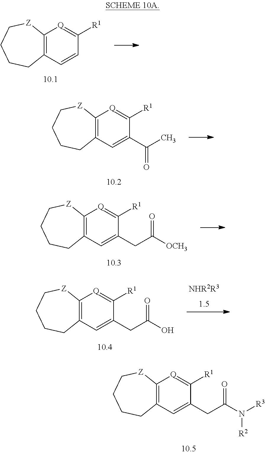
C12=C(C=CC([R1])=[Q]1)CCCC[Z]2.C12=C(C=C(C(C)=O)C([R1])=[Q]1)CCCC[Z]2.C12=C(C=C(CC([OCH3])=O)C([R1])=[Q]1)CCCC[Z]2.[NHR2R3].C12=C(C=C(CC(O)=O)C([R1])=[Q]1)CCCC[Z]2.C12=C(C=C(CC(N([R3])[R2])=O)C([R1])=[Q]1)CCCC[Z]2
